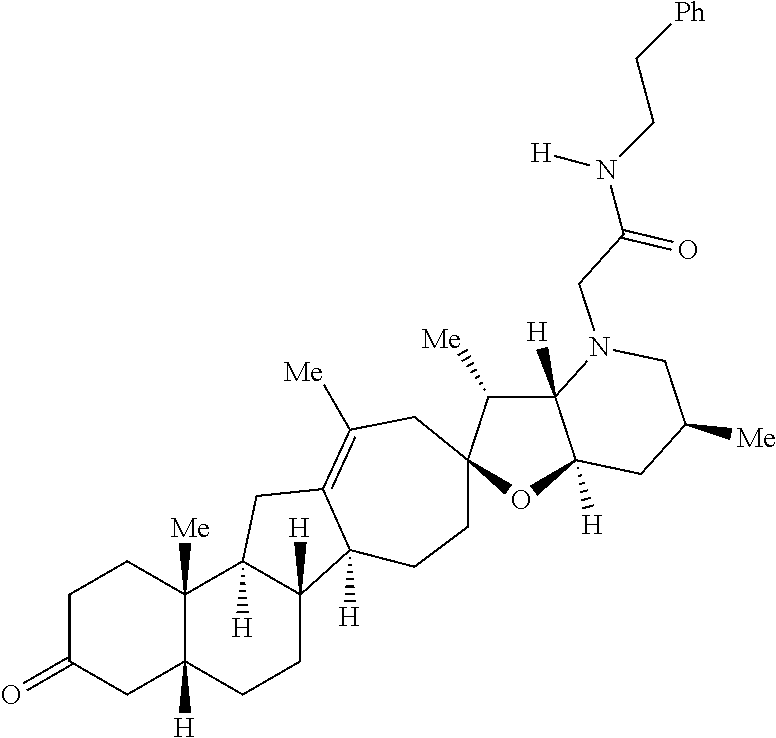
C1C(=O)CC2([H])C([Me])(C1)C1([H])C([H])(CC2)C2([H])C(=C([Me])CC3(CC2)C([Me])C2([H])C([H])(O3)CC([Me])CN2CC(N(CC[Ph])[H])=O)C1
